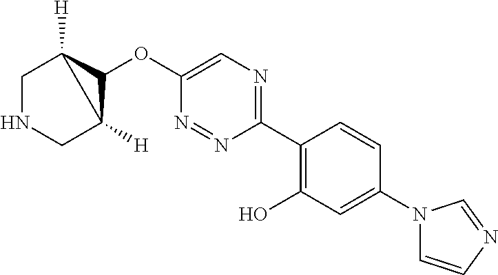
C1NCC2([H])C(OC3=CN=C(C4=C(O)C=C(N5C=CN=C5)C=C4)N=N3)C12[H]
